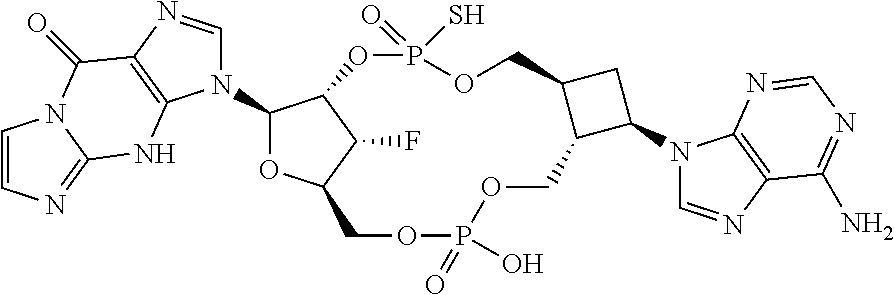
C1=CN=C2N1C(=O)C1=C(N2)N(C2OC3C(F)C2OP(=O)(S)OCC2C(COP(=O)(O)OC3)C(N3C=NC4=C3N=CN=C4N)C2)C=N1
